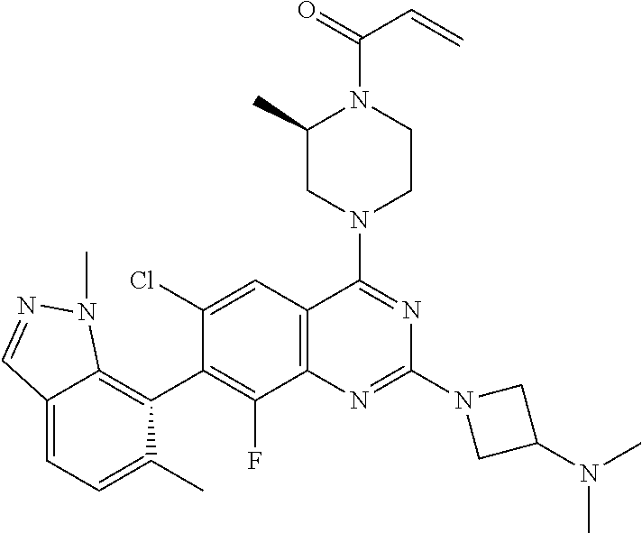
C12=CC=C(C)C(C3=C(F)C4=C(C=C3Cl)C(N3CCN(C(=O)C=C)C(C)C3)=NC(N3CC(N(C)C)C3)=N4)=C1N(C)N=C2
